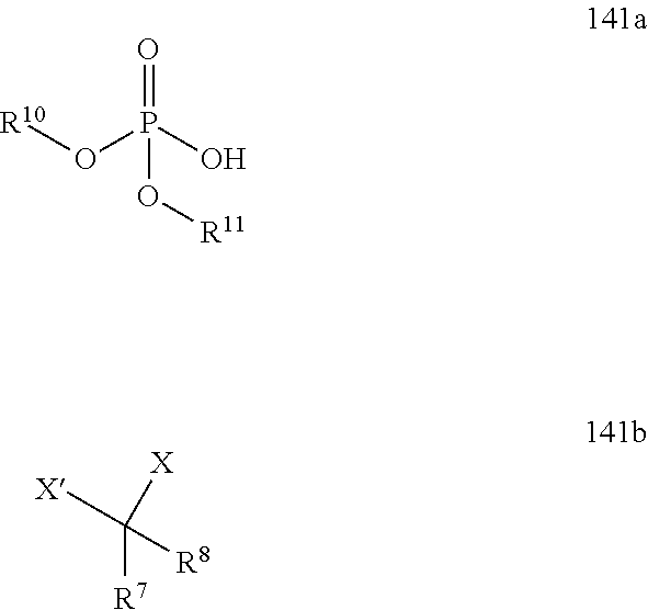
O=P(O[R10])(O)O[R11].C([R7])([X])([R8])[X]
